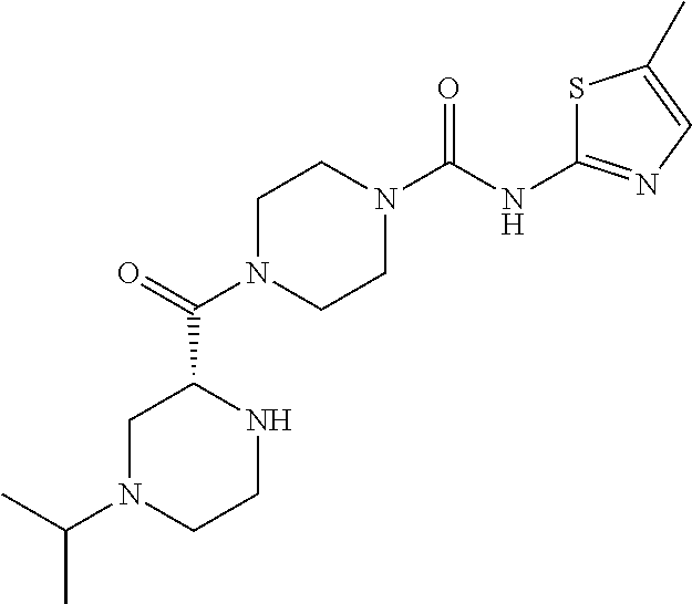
C1N(C(C)C)CCNC1C(=O)N1CCN(C(NC2=NC=C(C)S2)=O)CC1
